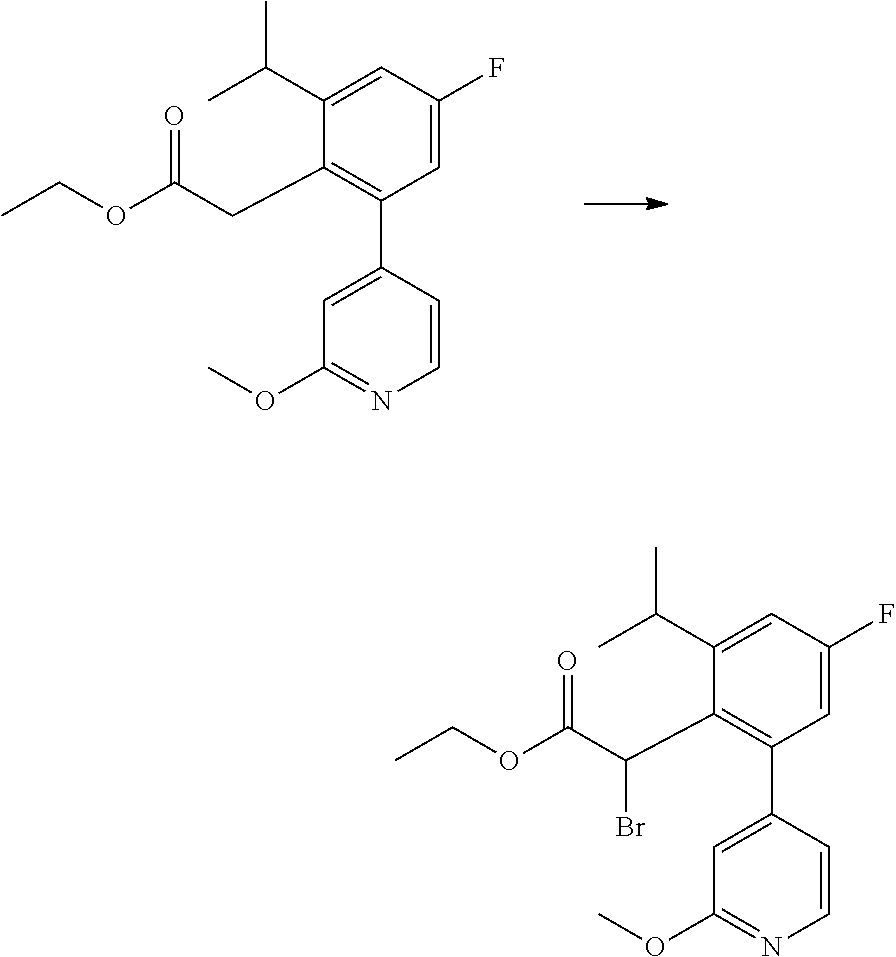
C1=CC(C2=C(CC(OCC)=O)C(C(C)C)=CC(F)=C2)=CC(OC)=N1.C1=CC(C2=C(C(C(OCC)=O)Br)C(C(C)C)=CC(F)=C2)=CC(OC)=N1
